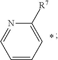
C1([R7])=CC=CC=N1
